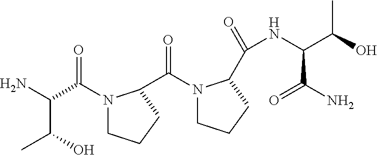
C(C(O)C)(N)C(N1CCCC1C(N1CCCC1C(=O)NC(C(O)C)C(N)=O)=O)=O
